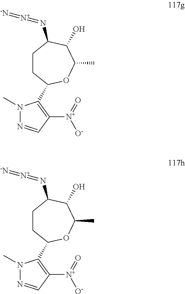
C1CC(C2=C([N+](=O)[O-])C=NN2C)OC(C)C(O)C1N=[N+]=[-N].C1CC(C2=C([N+](=O)[O-])C=NN2C)OC(C)C(O)C1N=[N+]=[-N]
